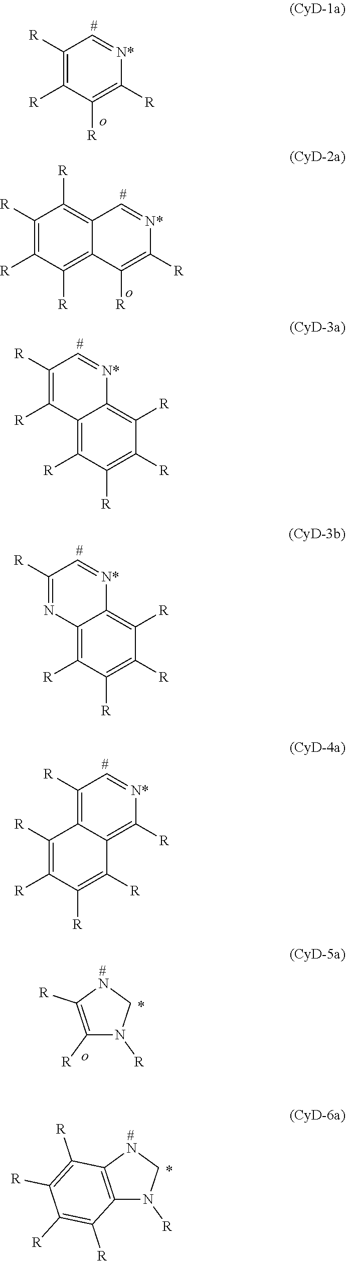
C1([R])=C([R])C([R])=C([R])[N*]=C1.C12=C([R])C([R])=C([R])C([R])=C1C([R])=C([R])[N*]=C2.C1([R])=C([R])C2=C([R])C([R])=C([R])C([R])=C2[N*]=C1.C1([R])=C([R])NCN1[R].C12=C(NCN1[R])C([R])=C([R])C([R])=C2[R].C1([R])=NC2=C([R])C([R])=C([R])C([R])=C2[N*]=C1.[N*]1=CC([R])=C2C(=C1[R])C([R])=C([R])C([R])=C2[R]
